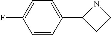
C1=CC(C2CCN2)=CC=C1F
